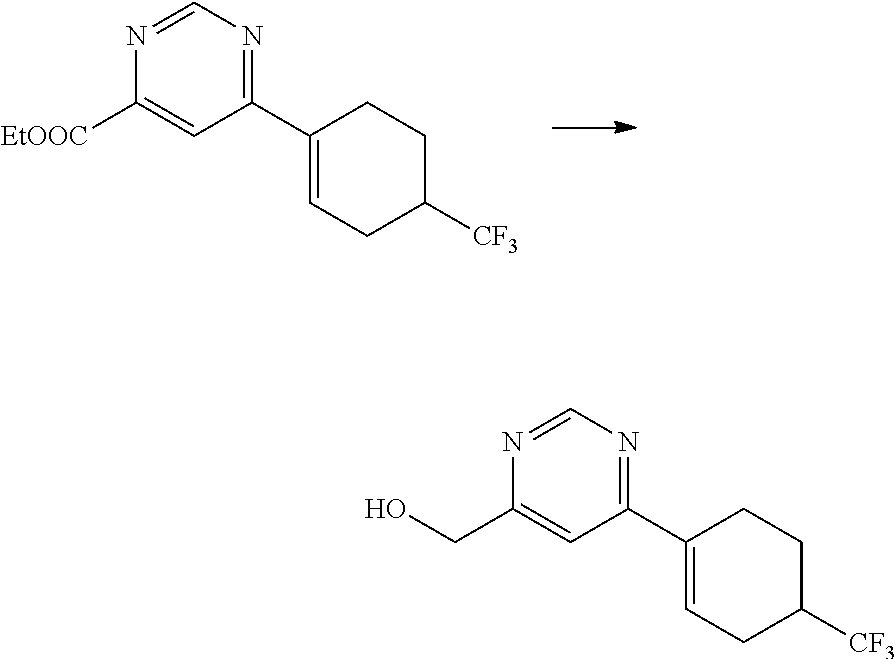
C1(C2=CCC([CF3])CC2)=NC=NC([EtOOC])=C1.C1(C2=CCC([CF3])CC2)=NC=NC(CO)=C1
